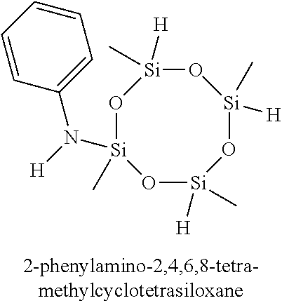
O1[Si](C)([H])O[Si](C)(N([H])C2=CC=CC=C2)O[Si]([H])(C)O[Si]1(C)[H]
